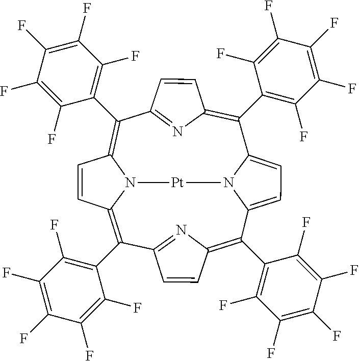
C1(C2=C(F)C(F)=C(F)C(F)=C2F)=C2N=C(C(C3=C(F)C(F)=C(F)C(F)=C3F)=C3N4C(=C(C5=C(F)C(F)=C(F)C(F)=C5F)C5=NC(=C(C6=C(F)C(F)=C(F)C(F)=C6F)C6=CC=C1N6[Pt]4)C=C5)C=C3)C=C2
